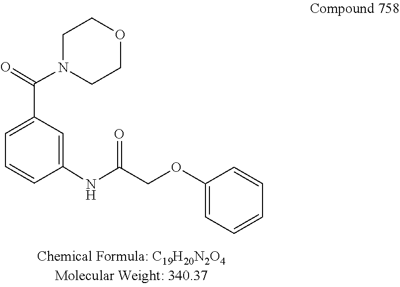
C1CN(C(C2=CC=CC(NC(=O)COC3=CC=CC=C3)=C2)=O)CCO1
